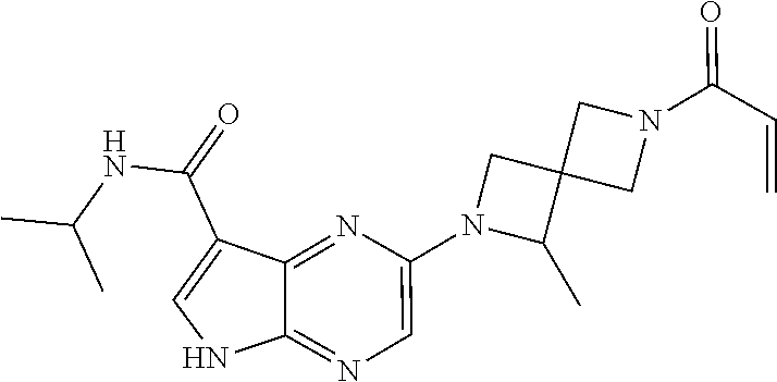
C1(C)C2(CN(C(=O)C=C)C2)CN1C1=CN=C2C(=N1)C(C(=O)NC(C)C)=CN2
